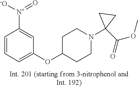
C1=CC=C(OC2CCN(C3(C(OC)=O)CC3)CC2)C=C1[N+]([-O])=O
